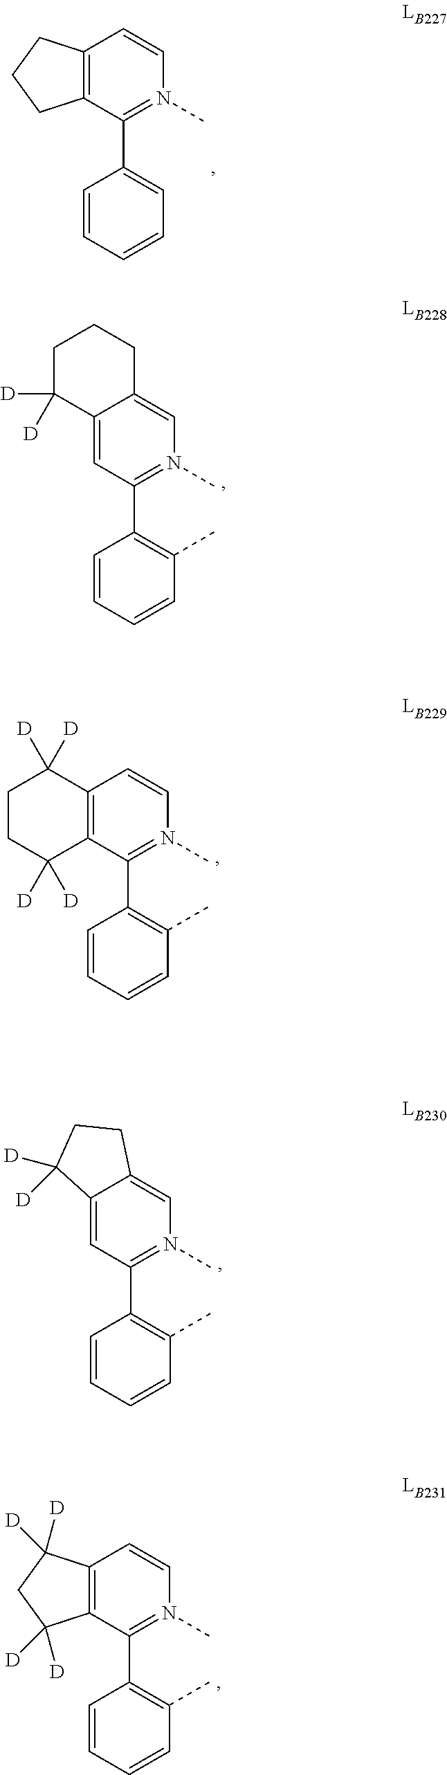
C12=CC(C3=C(C)C=CC=C3)=N(C)C=C1CCCC2([D])[D].C12=CC(C3=C(C)C=CC=C3)=N(C)C=C1CCC2([D])[D].C12=C(C(C3=CC=CC=C3)=N(C)C=C1)CCC2.C12=C(C(C3=C(C)C=CC=C3)=N(C)C=C1)C([D])([D])CCC2([D])[D].C12=C(C(C3=C(C)C=CC=C3)=N(C)C=C1)C([D])([D])CC2([D])[D]
